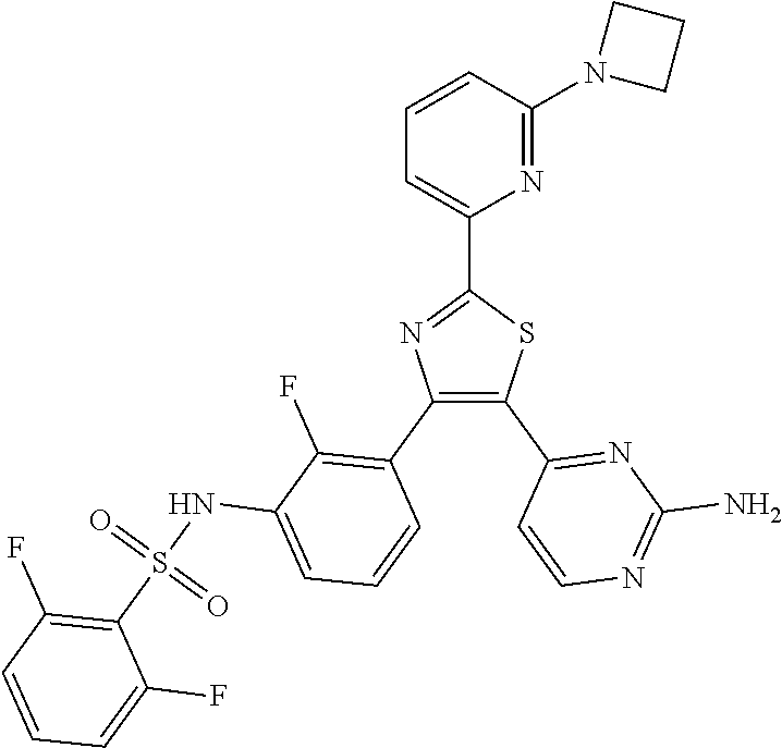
N1=C(N2CCC2)C=CC=C1C1=NC(C2=C(F)C(NS(C3=C(F)C=CC=C3F)(=O)=O)=CC=C2)=C(C2=NC(N)=NC=C2)S1
